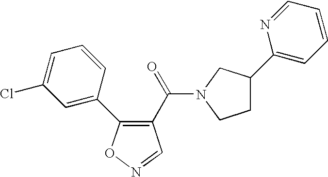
C1=C(C2=C(C(=O)N3CC(C4=CC=CC=N4)CC3)C=NO2)C=CC=C1Cl
